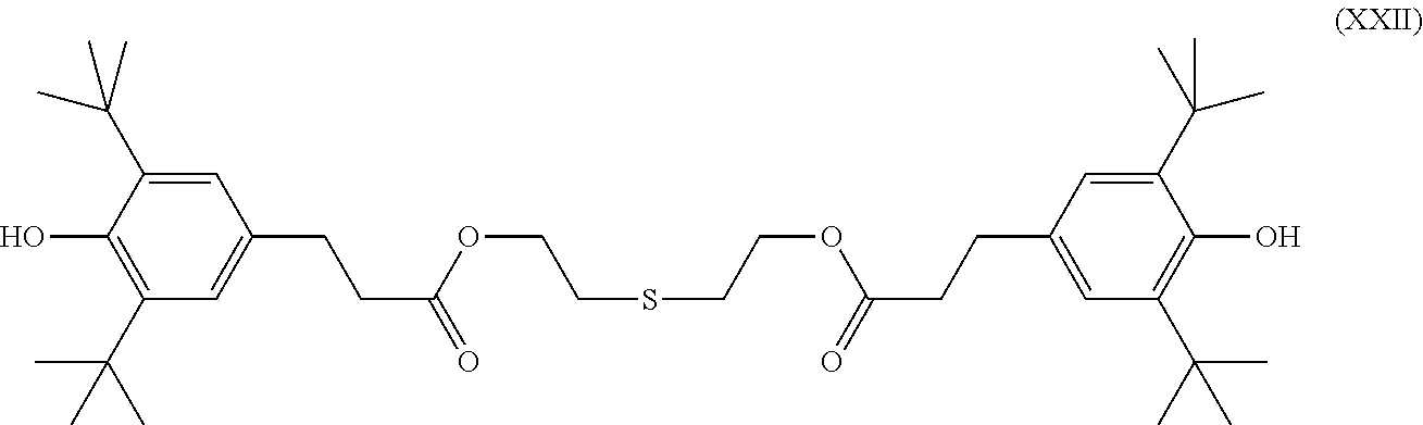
C1(C(C)(C)C)=CC(CCC(OCCSCCOC(=O)CCC2=CC(C(C)(C)C)=C(O)C(C(C)(C)C)=C2)=O)=CC(C(C)(C)C)=C1O
